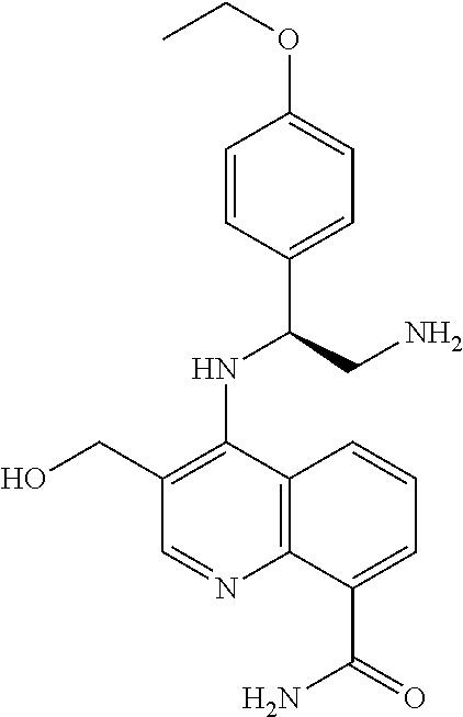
C1=CC(C(CN)NC2=C(CO)C=NC3=C2C=CC=C3C(=O)N)=CC=C1OCC
